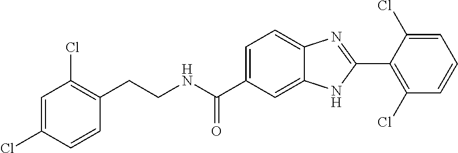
C1=C(Cl)C=CC(CCNC(C2=CC=C3C(=C2)NC(C2=C(Cl)C=CC=C2Cl)=N3)=O)=C1Cl
